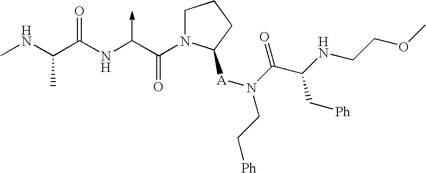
C(NC)(C(NC(C(N1CCCC1[A]N(C(=O)C(NCCOC)C[Ph])CC[Ph])=O)->C)=O)C
